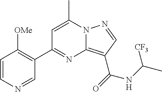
C1=C(C)N2C(=C(C(=O)NC(C)[CF3])C=N2)N=C1C1=C([OMe])C=CN=C1
